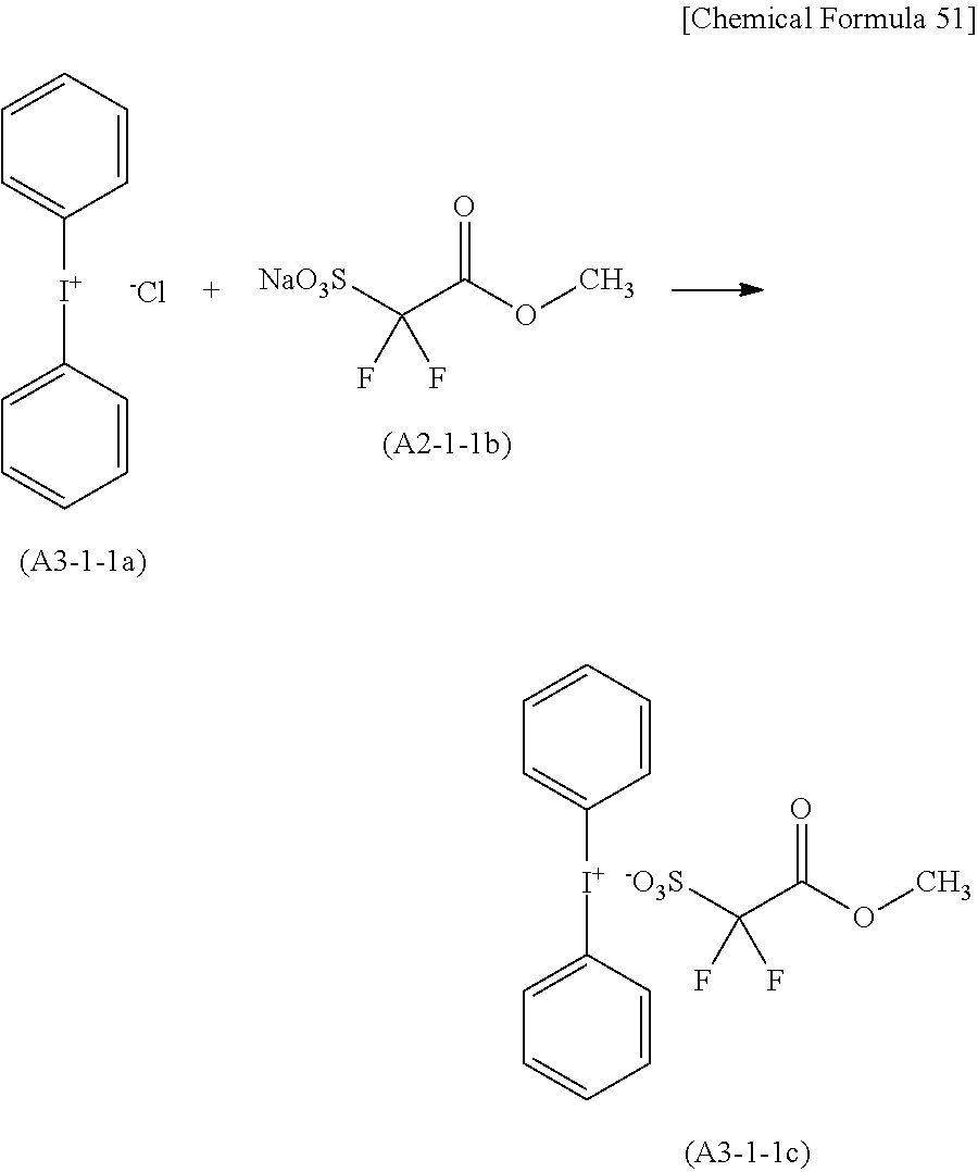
C1=CC=CC=C1[I+]C1=CC=CC=C1.[-Cl].C(C(OC)=O)([NaO3S])(F)F.C1=CC=CC=C1[I+]C1=CC=CC=C1.C(C(OC)=O)([-O3S])(F)F
